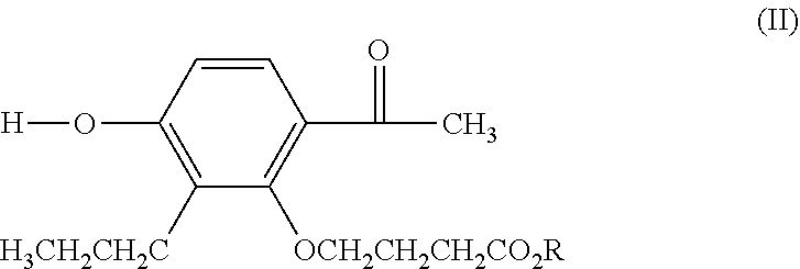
C1(O[H])=C([H3CH2CH2C])C([OCH2CH2CH2CO2R])=C(C(C)=O)C=C1
